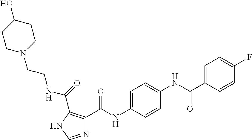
N1=CNC(C(NCCN2CCC(O)CC2)=O)=C1C(NC1=CC=C(NC(C2=CC=C(F)C=C2)=O)C=C1)=O
